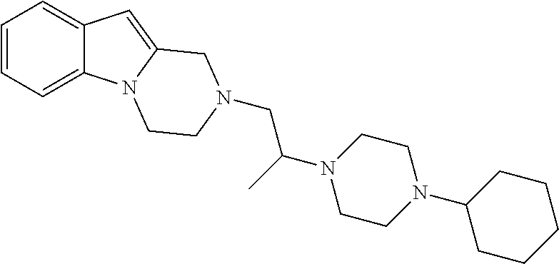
C1=CC=C2C(=C1)C=C1N2CCN(CC(C)N2CCN(C3CCCCC3)CC2)C1
